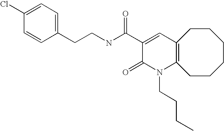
C1(CCNC(C2=CC3=C(N(CCCC)C2=O)CCCCCC3)=O)=CC=C(Cl)C=C1
